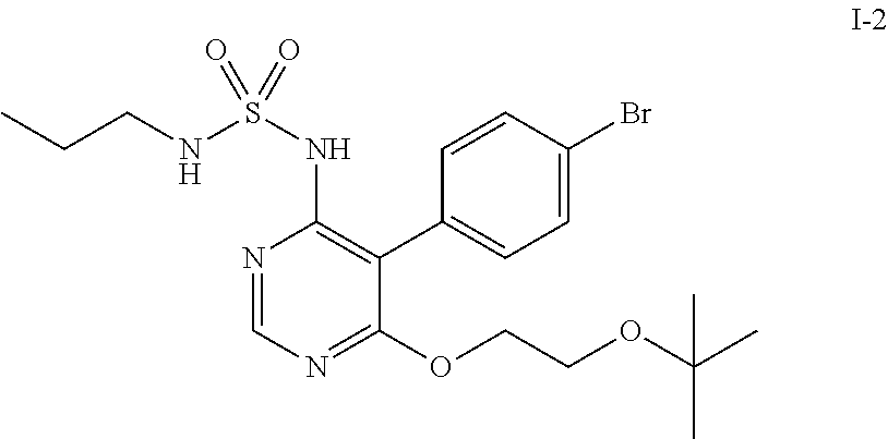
CCCNS(NC1=C(C2=CC=C(Br)C=C2)C(OCCOC(C)(C)C)=NC=N1)(=O)=O
